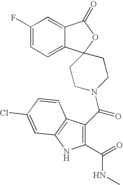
C1(F)=CC=C2C(=C1)C(=O)OC21CCN(C(=O)C2=C(C(=O)NC)NC3=C2C=CC(Cl)=C3)CC1
